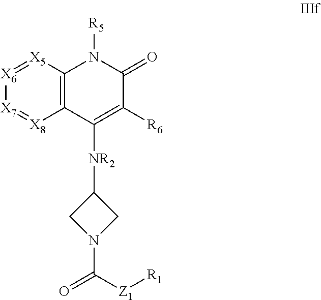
C12=C([X5]=[X6][X7]=[X8]1)N([R5])C(=O)C([R6])=C2[NR2]C1CN(C([Z1][R1])=O)C1
